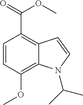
C1=CC(OC)=C2C(=C1C(=O)OC)C=CN2C(C)C
